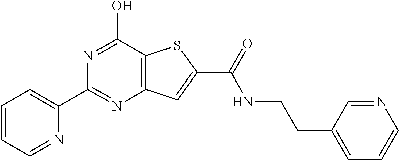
C1=CC=NC(C2=NC3=C(C(O)=N2)SC(C(=O)NCCC2=CC=CN=C2)=C3)=C1
